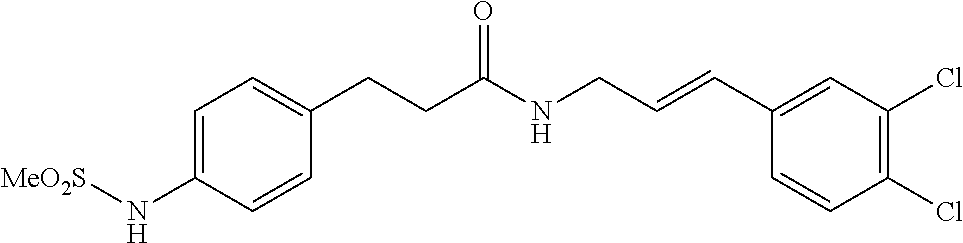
C1=C(N[MeO2S])C=CC(CCC(NCC=CC2=CC(Cl)=C(Cl)C=C2)=O)=C1
